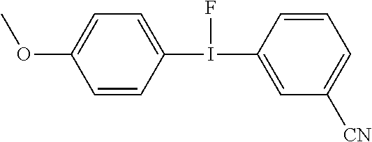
C1=CC(I(C2=CC([CN])=CC=C2)F)=CC=C1OC
